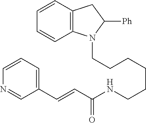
C(CCCCCNC(C=CC1=CC=CN=C1)=O)N1C2=C(CC1[Ph])C=CC=C2
